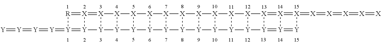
[R]1=[X]2=[X]3[X]4[X]5[X]6[X]7[X]8[X]9[X]%10[X]%11[X]%12[X]%13=[X]%14=[X](=[X]=[X]=[X]=[X]=[X])[Y]=[Y]%14=[Y]%13[Y]%12[Y]%11[Y]%10[Y]9[Y]8[Y]7[Y]6[Y]5[Y]4[Y]3[Y]2=[Y]1=[Y]=[Y]=[Y]=[Y]
